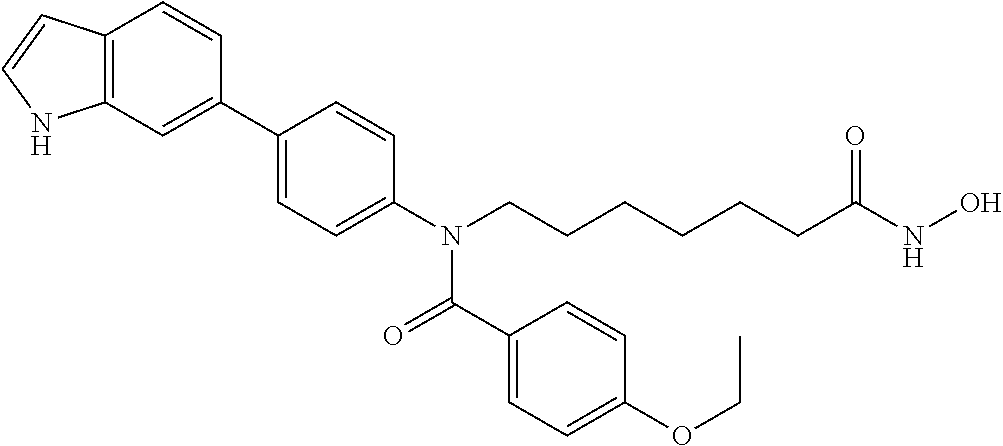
C1(C2=CC3=C(C=C2)C=CN3)=CC=C(N(CCCCCCC(NO)=O)C(=O)C2=CC=C(OCC)C=C2)C=C1
